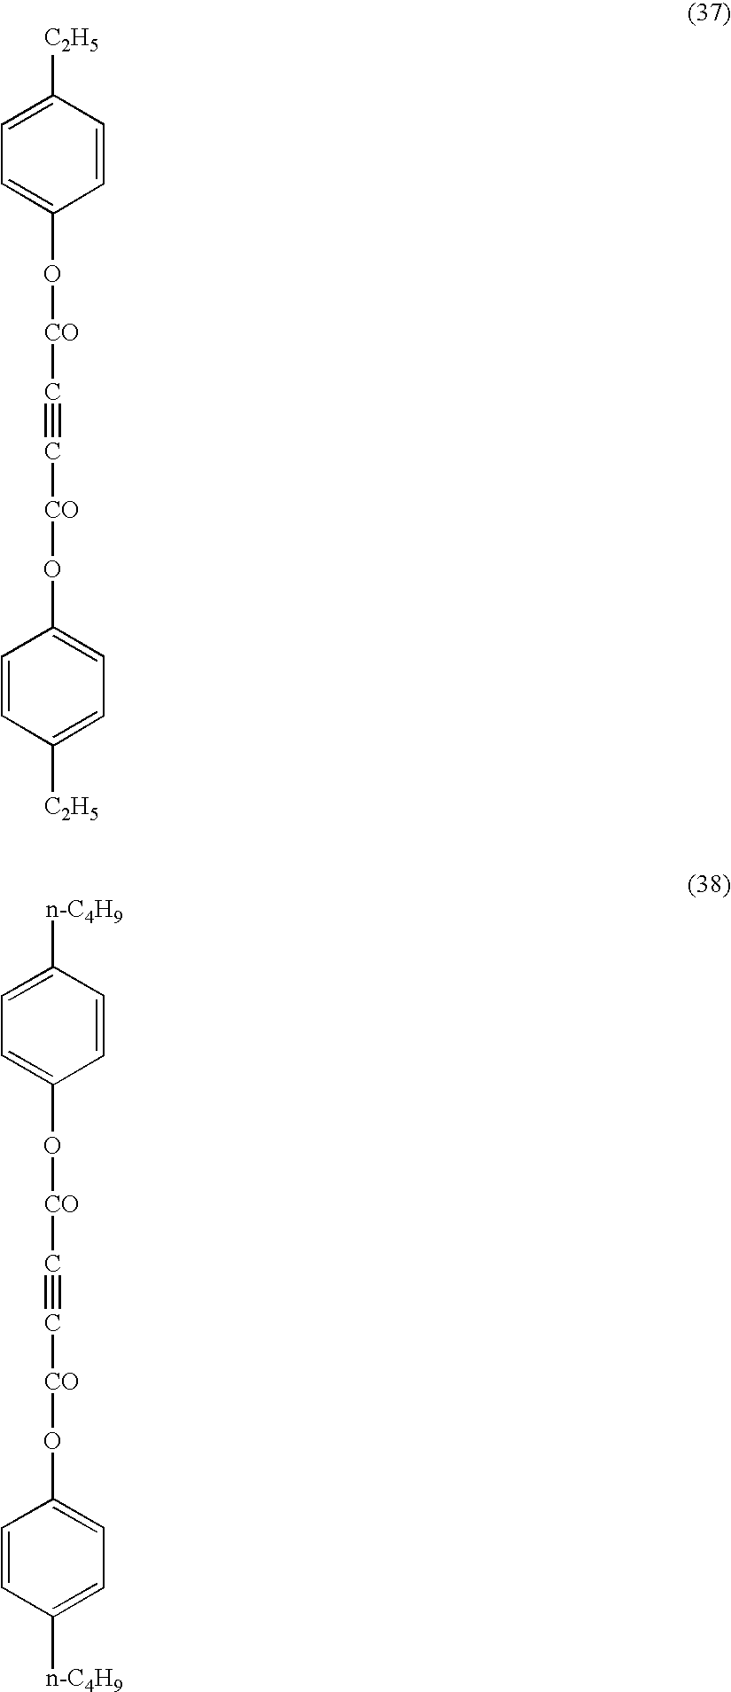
C([CO]OC1=CC=C([C2H5])C=C1)#C[CO]OC1=CC=C([C2H5])C=C1.C([CO]OC1=CC=C([n-C4H9])C=C1)#C[CO]OC1=CC=C([n-C4H9])C=C1
